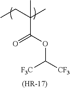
CCC(C)(C)C(OC([CF3])[F3C])=O.[(HR-17)]
